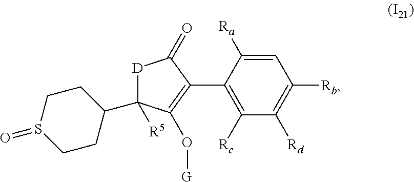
C1=C([Ra])C(C2=C(O[G])C([R5])(C3CCS(=O)CC3)[D]C2=O)=C([Rc])C([Rd])=C1[Rb]
